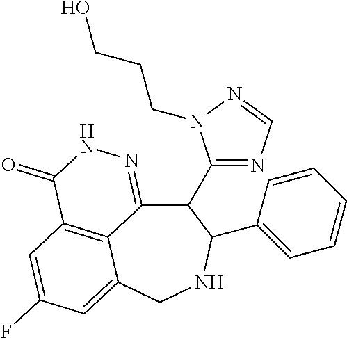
C12=C3C=C(F)C=C1CNC(C1=CC=CC=C1)C(C1=NC=NN1CCCO)C2=NNC3=O
